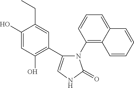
C1(O)=CC(O)=C(C2=CNC(=O)N2C2=C3C(=CC=C2)C=CC=C3)C=C1CC
